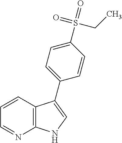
C12=C(C=CC=N1)C(C1=CC=C(S(=O)(=O)CC)C=C1)=CN2
